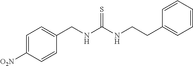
C1(CNC(NCCC2=CC=CC=C2)=S)=CC=C([O2N])C=C1
